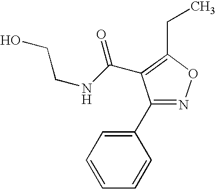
C1(C2=CC=CC=C2)=NOC(CC)=C1C(NCCO)=O
